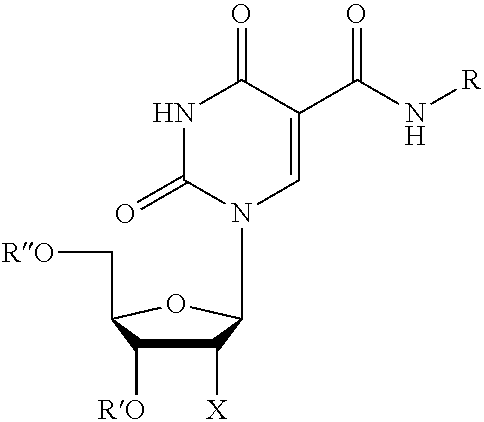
C1([X])C([RO])C(C[RO])OC1N1C=C(C(N[R])=O)C(=O)NC1=O
